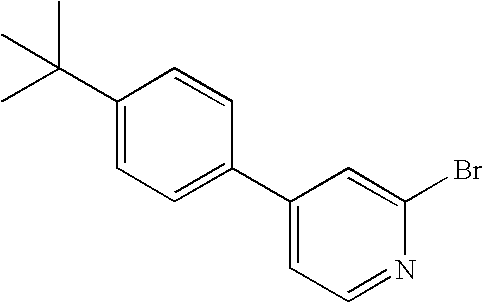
C1=CC(C2=CC=NC(Br)=C2)=CC=C1C(C)(C)C
